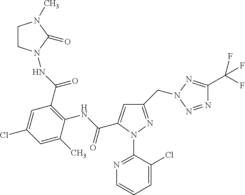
C1CN(NC(C2=C(NC(=O)C3=CC(CN4N=C(C(F)(F)F)N=N4)=NN3C3=NC=CC=C3Cl)C(C)=CC(Cl)=C2)=O)C(=O)N1C
